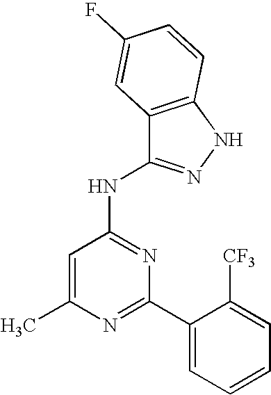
CC1=CC(NC2=NNC3=C2C=C(F)C=C3)=NC(C2=CC=CC=C2[CF3])=N1
